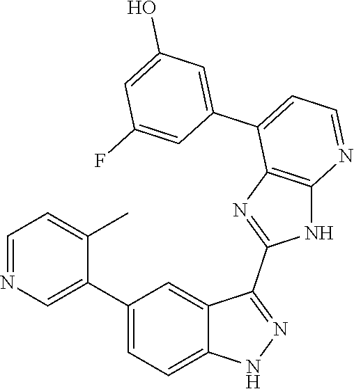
C1=NC=C(C2=CC=C3C(=C2)C(C2=NC4=C(N2)N=CC=C4C2=CC(O)=CC(F)=C2)=NN3)C(C)=C1
